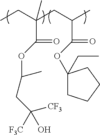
CCC(CC(C)C(=O)OC1(CC)CCCC1)(C(=O)OC(C)CC([CF3])([F3C])O)C
